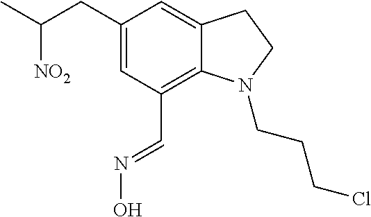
C12=CC(CC([NO2])C)=CC(C=NO)=C1N(CCCCl)CC2
